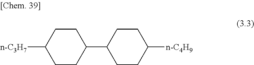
C1CC(C2CCC([n-C4H9])CC2)CCC1[n-C3H7]
